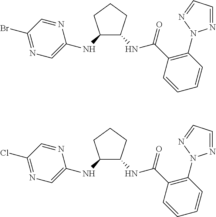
C1(NC2=CN=C(Br)C=N2)C(NC(C2=C(N3N=CC=N3)C=CC=C2)=O)CCC1.C1(NC2=CN=C(Cl)C=N2)C(NC(C2=C(N3N=CC=N3)C=CC=C2)=O)CCC1
